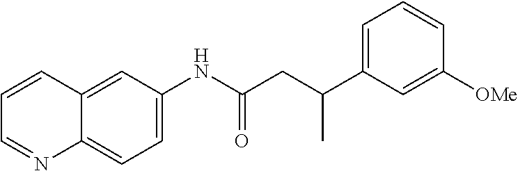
C1=C(NC(CC(C2=CC=CC([OMe])=C2)C)=O)C=C2C(=C1)N=CC=C2
